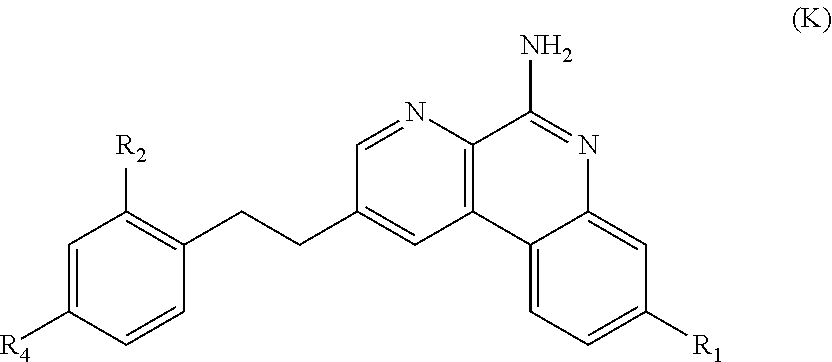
C1=C([R4])C=CC(CCC2=CC3=C(N=C2)C(N)=NC2=CC([R1])=CC=C32)=C1[R2]
